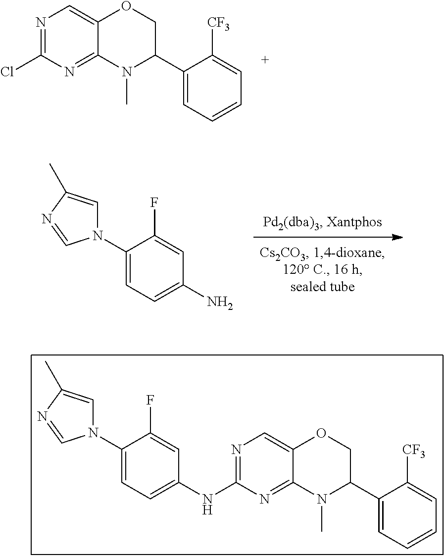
N1=C(Cl)N=C2C(=C1)OCC(C1=CC=CC=C1[CF3])N2C.N1=C(NC2=CC=C(N3C=C(C)N=C3)C(F)=C2)N=C2C(=C1)OCC(C1=CC=CC=C1[CF3])N2C.NC1=CC=C(N2C=C(C)N=C2)C(F)=C1
